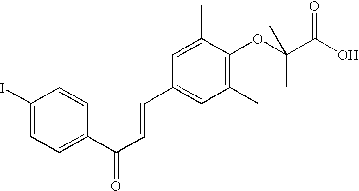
C1(I)=CC=C(C(C=CC2=CC(C)=C(OC(C(O)=O)(C)C)C(C)=C2)=O)C=C1
